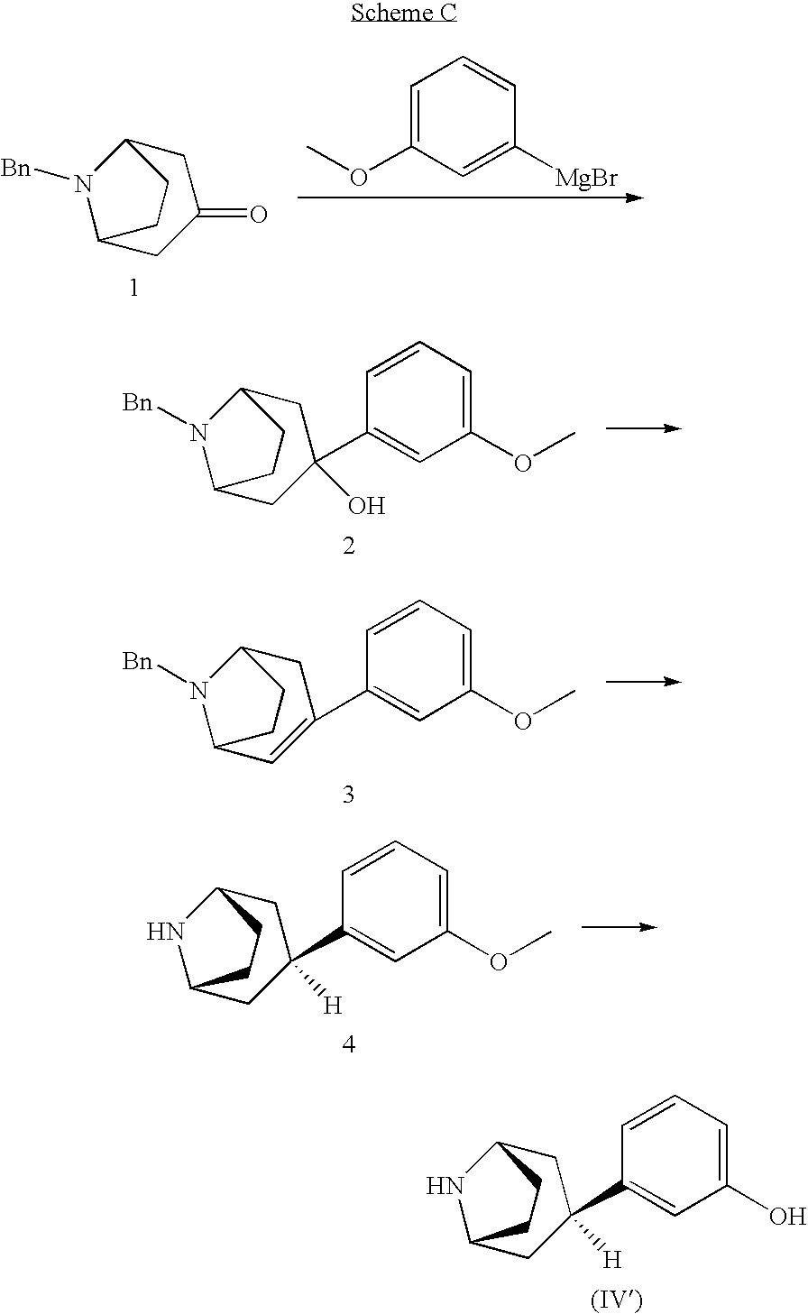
C1C2NC(CC1(C1=CC(O)=CC=C1)[H])CC2.C1C2N([Bn])C(CC1=O)CC2.C1=C(OC)C=C([MgBr])C=C1.[Bn]N1C2CC(C3=CC(OC)=CC=C3)(O)CC1CC2.[Bn]N1C2CC(C3=CC(OC)=CC=C3)=CC1CC2.C1C2NC(CC1(C1=CC(OC)=CC=C1)[H])CC2
